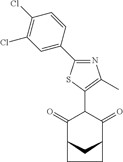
C1(=O)C2CC(C(=O)C1C1=C(C)N=C(C3=CC(Cl)=C(Cl)C=C3)S1)CC2
